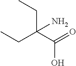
CCC(C(=O)O)(N)CC
